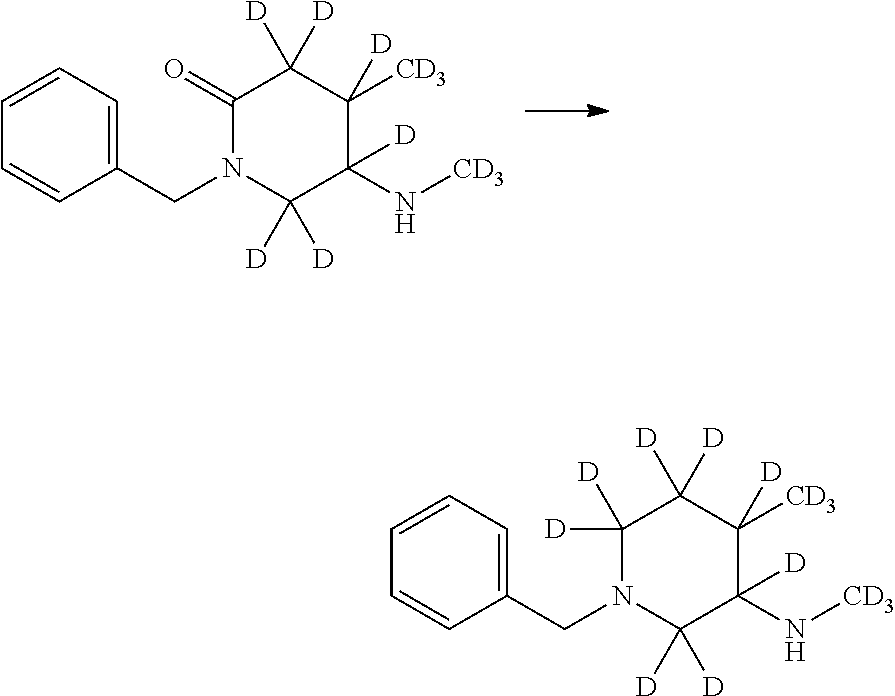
C1=CC=C(CN2C([D])([D])C([D])(N[CD3])C([CD3])([D])C([D])([D])C2=O)C=C1.C1=CC=C(CN2C([D])([D])C([D])(N[CD3])C([CD3])([D])C([D])([D])C2([D])[D])C=C1
